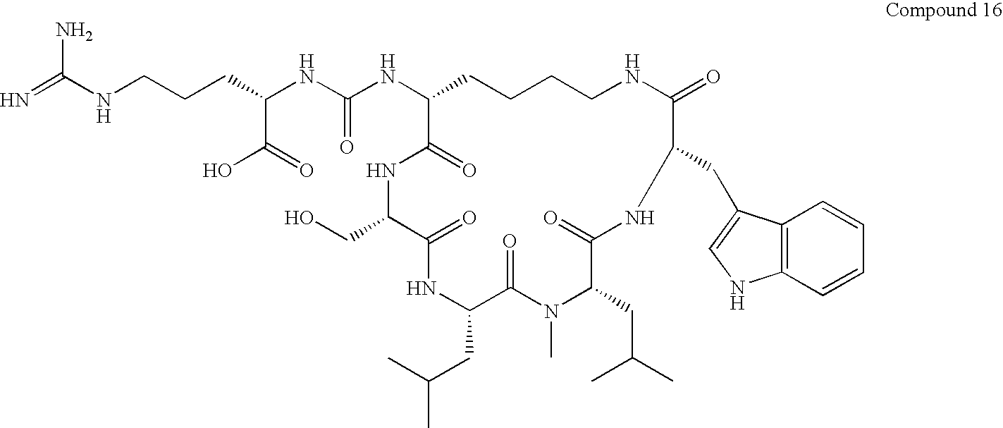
C(CC(NC(NC1CCCCNC(=O)C(CC2=CNC3=C2C=CC=C3)NC(=O)C(CC(C)C)N(C)C(=O)C(CC(C)C)NC(=O)C(CO)NC1=O)=O)C(O)=O)CNC(=N)N
